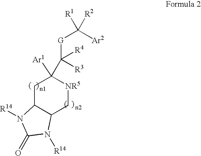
C1C2C(C[NR5]C1([Ar1])C([G]C([Ar2])([R1])[R2])([R3])[R4])N([R14])C(=O)N2[R14]
